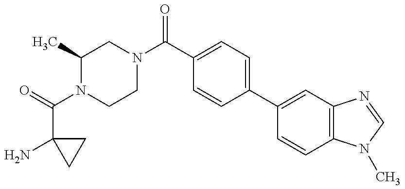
C1(C)N(C(=O)C2(N)CC2)CCN(C(C2=CC=C(C3=CC4=C(C=C3)N(C)C=N4)C=C2)=O)C1
